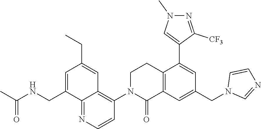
C1N(C2=C3C(=NC=C2)C(CNC(C)=O)=CC(CC)=C3)C(=O)C2=C(C1)C(C1=CN(C)N=C1[CF3])=CC(CN1C=NC=C1)=C2
